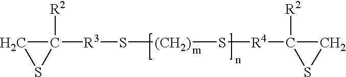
C1([R3]S[(CH2)]S[R4]C2([R2])SC2)([R2])CS1
